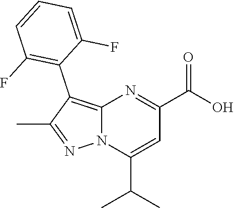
C12=C(C3=C(F)C=CC=C3F)C(C)=NN1C(C(C)C)=CC(C(O)=O)=N2
